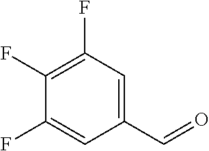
C1=C(C=O)C=C(F)C(F)=C1F
